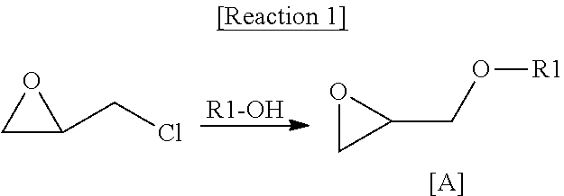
[R1-OH].O1CC1CO[R1].[[A]].C1C(CCl)O1
